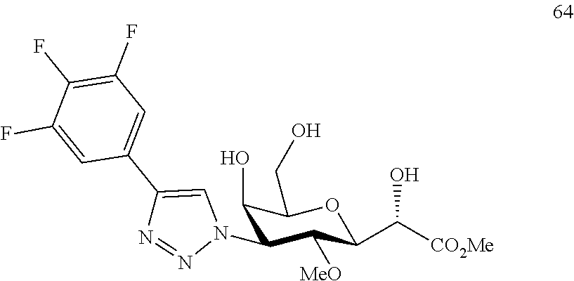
C1(O)C(N2C=C(C3=CC(F)=C(F)C(F)=C3)N=N2)C([MeO])C(C([CO2Me])O)OC1CO
